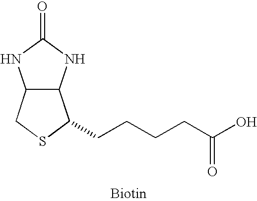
C12C(NC(=O)N1)C(CCCCC(O)=O)SC2
